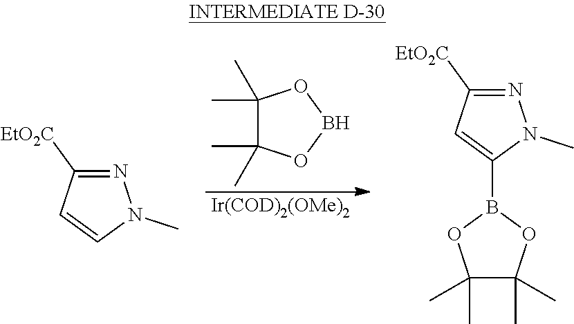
C1(C)(C)C(C)(C)OBO1.[Ir(COD)2(OMe)2].N1=C([EtO2C])C=CN1C.N1=C([EtO2C])C=C(B2OC(C)(C)C(C)(C)O2)N1C
